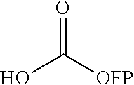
O=C([OFP])O
